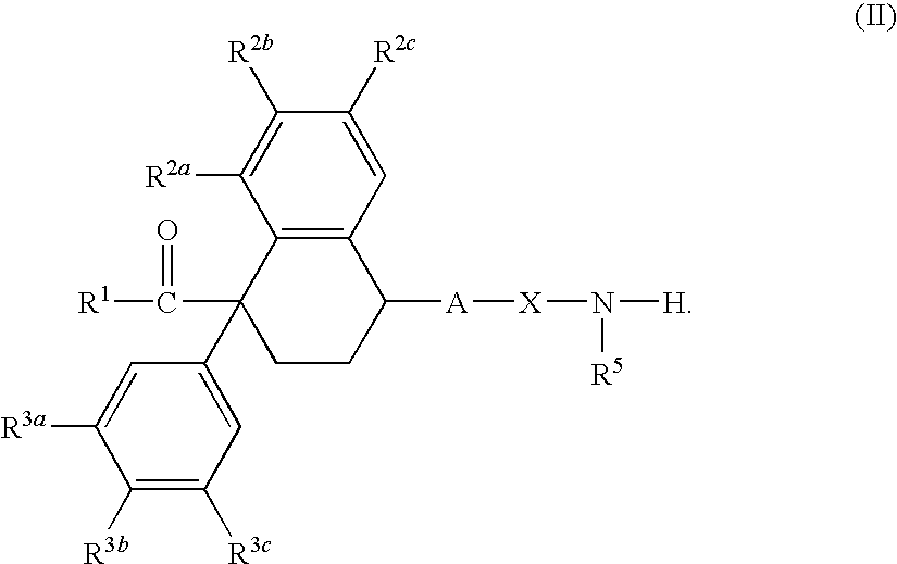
C1([R3b])=C([R3c])C=C(C2(C([R1])=O)CCC([A][X]N([H])[R5])C3=C2C([R2a])=C([R2b])C([R2c])=C3)C=C1[R3a]
